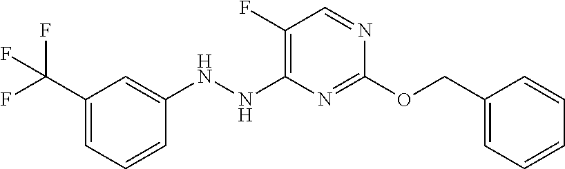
C1(NNC2=C(F)C=NC(OCC3=CC=CC=C3)=N2)=CC(C(F)(F)F)=CC=C1
